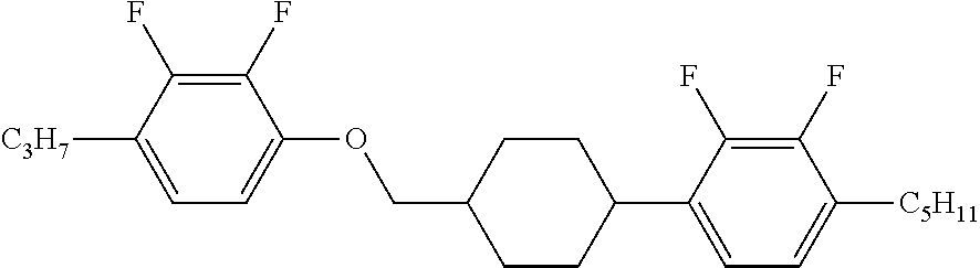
C1(F)=C(F)C([C3H7])=CC=C1OCC1CCC(C2=CC=C([C5H11])C(F)=C2F)CC1
